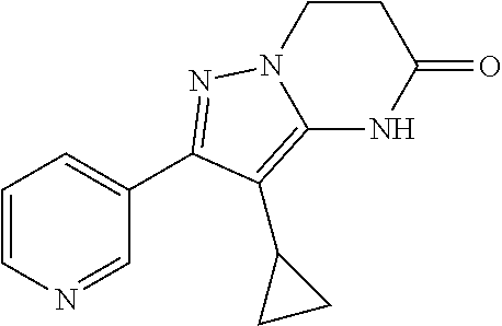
C1CC(=O)NC2=C(C3CC3)C(C3=CC=CN=C3)=NN12
